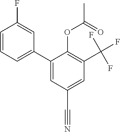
C1=CC=C(C2=CC(C#N)=CC(C(F)(F)F)=C2OC(C)=O)C=C1F
